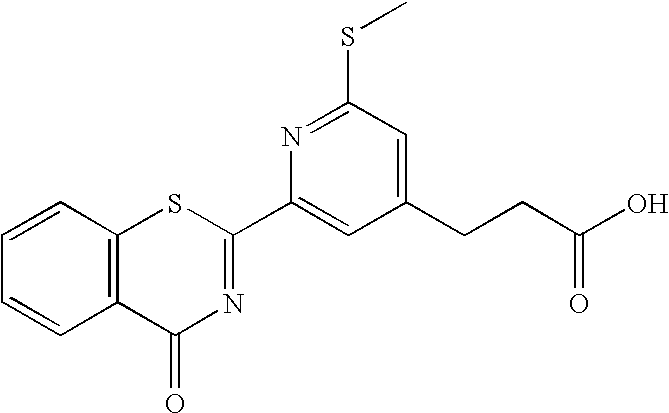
C1=CC2=C(C=C1)C(=O)N=C(C1=CC(CCC(O)=O)=CC(SC)=N1)S2
